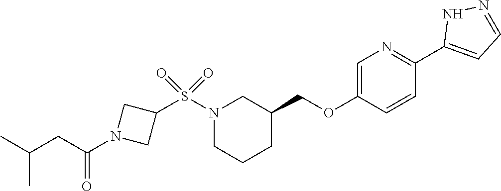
C1=C(OCC2CN(S(C3CN(C(CC(C)C)=O)C3)(=O)=O)CCC2)C=CC(C2=CC=NN2)=N1
